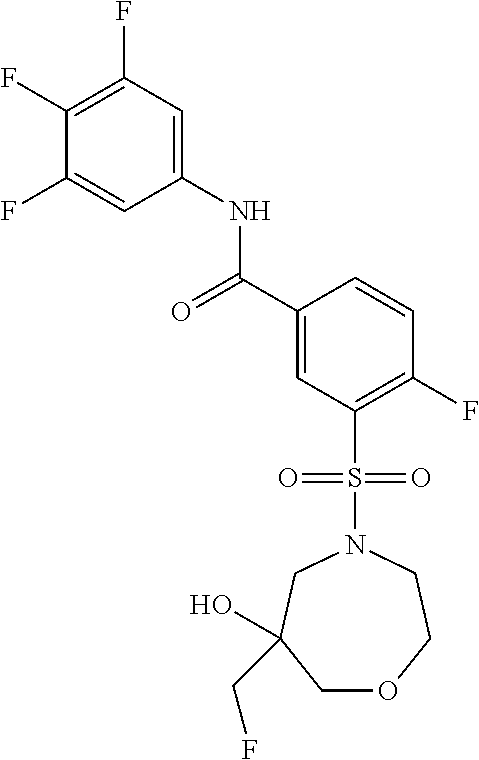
C(C1=CC(S(N2CCOCC(O)(CF)C2)(=O)=O)=C(F)C=C1)(=O)NC1=CC(F)=C(F)C(F)=C1
